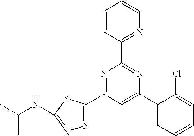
C1(C2=CC(C3=NN=C(NC(C)C)S3)=NC(C3=NC=CC=C3)=N2)=CC=CC=C1Cl
